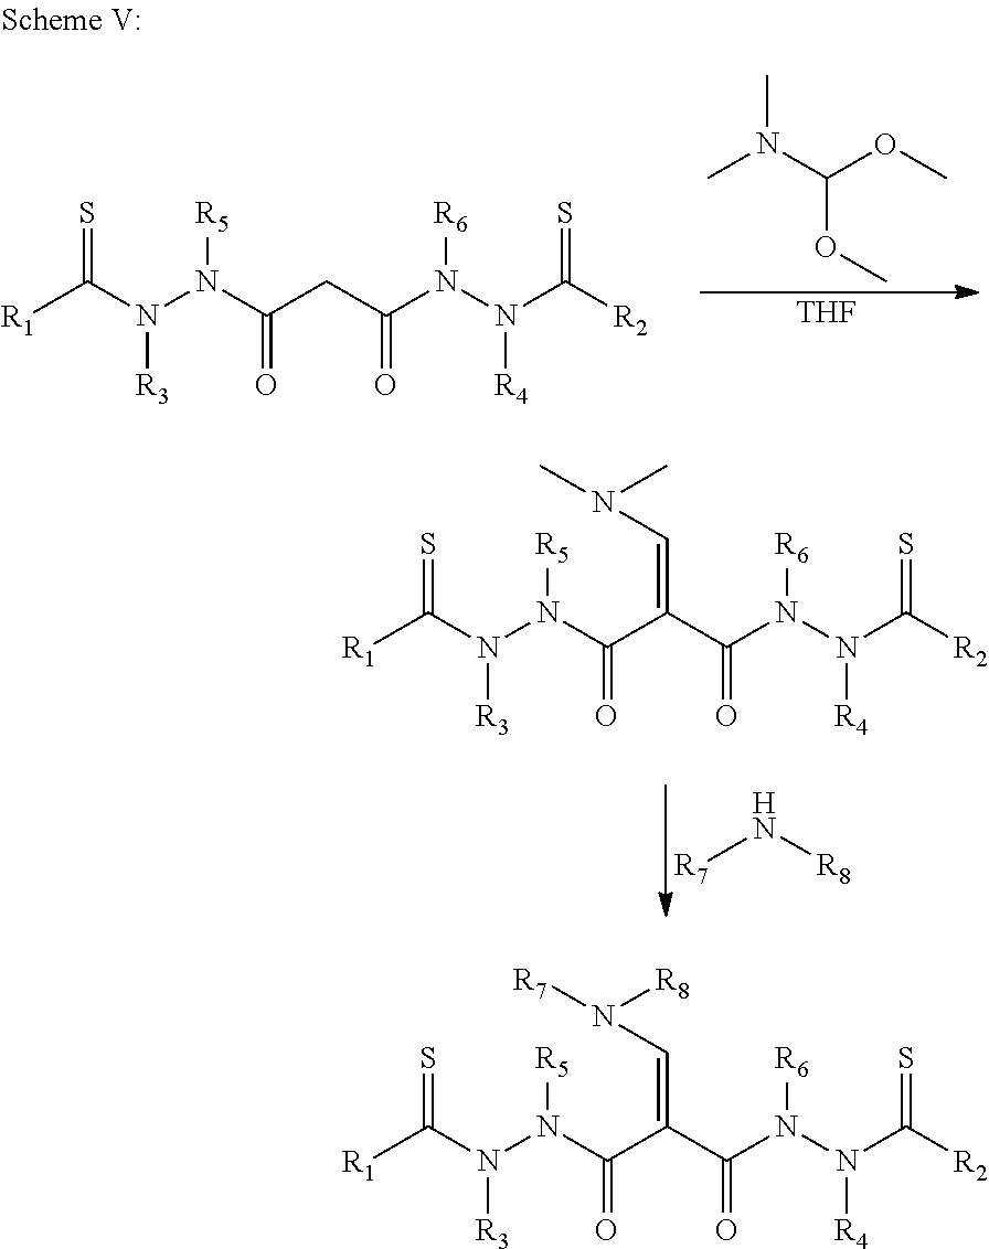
S=C(N(N(C(C(C(N(N(C([R2])=S)[R4])[R6])=O)=CN(C)C)=O)[R5])[R3])[R1].N([R7])[R8].CN(C(OC)OC)C.[THF].S=C(N(N(C(CC(N(N(C([R2])=S)[R4])[R6])=O)=O)[R5])[R3])[R1].S=C(N(N(C(C(C(N(N(C([R2])=S)[R4])[R6])=O)=CN([R7])[R8])=O)[R5])[R3])[R1]
